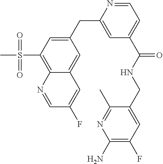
C1=C(CC2=CC(C(=O)NCC3=CC(F)=C(N)N=C3C)=CC=N2)C=C2C(=C1S(C)(=O)=O)N=CC(F)=C2
